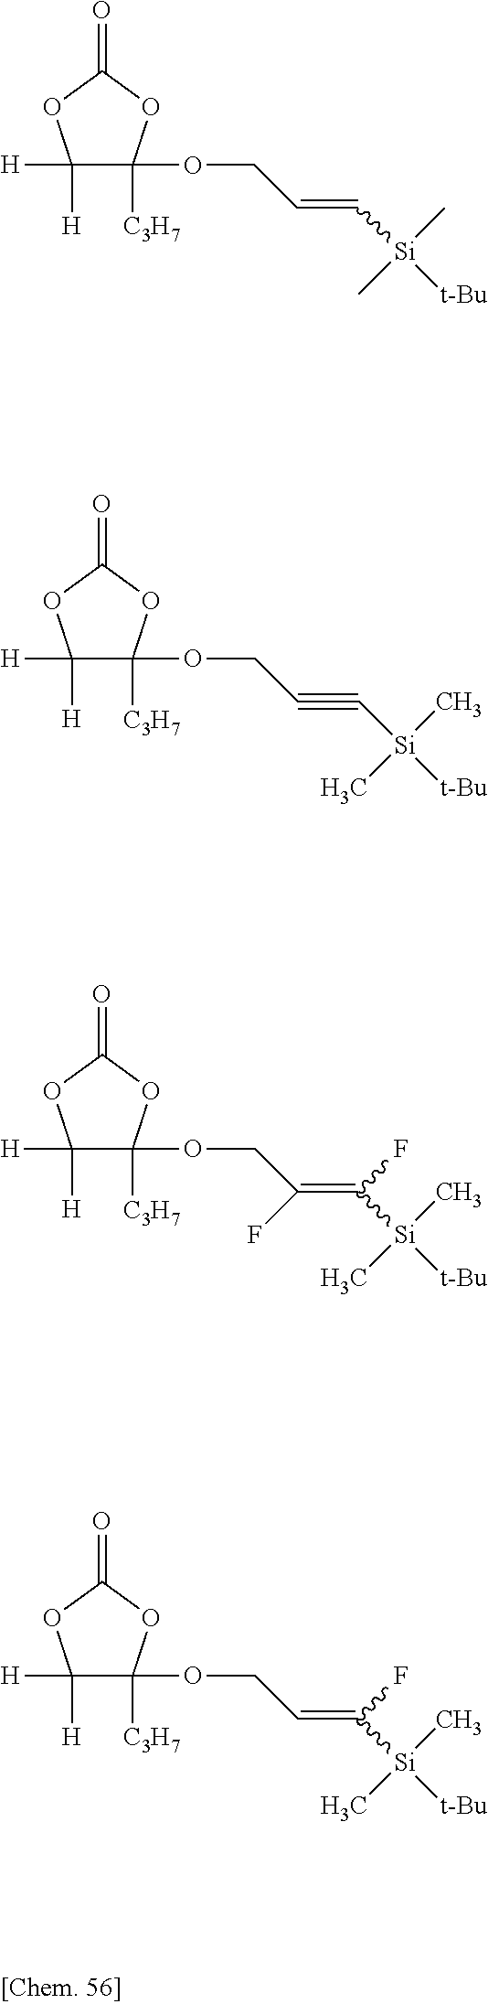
C1([H])([H])C(OCC(=C(F)[Si]([t-Bu])(C)C)F)([C3H7])OC(=O)O1.C1([H])([H])C(OCC=C(F)[Si]([t-Bu])(C)C)([C3H7])OC(=O)O1.C1([H])([H])C(OCC#C[Si]([t-Bu])(C)C)([C3H7])OC(=O)O1.C1([H])([H])C(OCC=C[Si]([t-Bu])(C)C)([C3H7])OC(=O)O1
